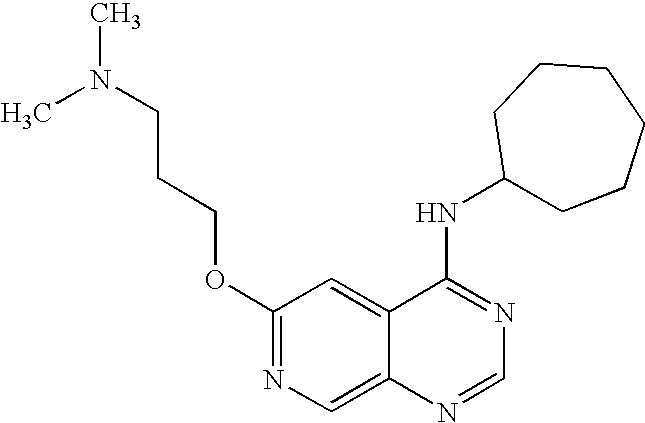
CN(CCCOC1=NC=C2C(=C1)C(NC1CCCCCC1)=NC=N2)C
